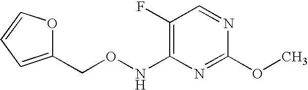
C1(F)=C(NOCC2=CC=CO2)N=C(OC)N=C1
